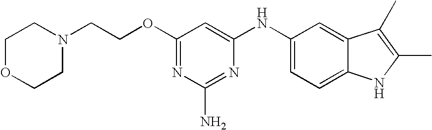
C1(OCCN2CCOCC2)=NC(N)=NC(NC2=CC=C3C(=C2)C(C)=C(C)N3)=C1
